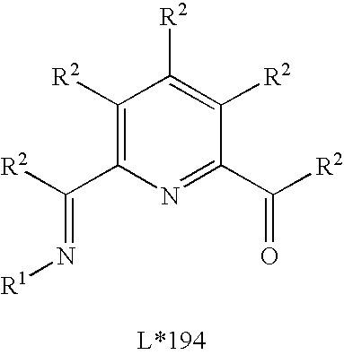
C1([R2])=C(C([R2])=N[R1])N=C(C([R2])=O)C([R2])=C1[R2]
